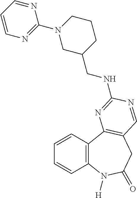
C1=CC2=C(C=C1)N([H])C(=O)CC1=C2N=C(NCC2CCCN(C3=NC=CC=N3)C2)N=C1
